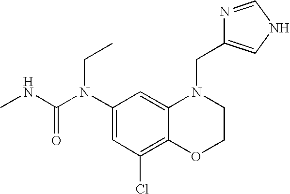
C1(N(C(NC)=O)CC)=CC(Cl)=C2C(=C1)N(CC1=CNC=N1)CCO2
